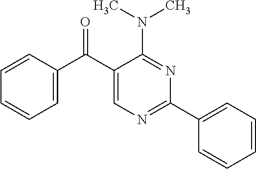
C1(C(C2=CC=CC=C2)=O)=CN=C(C2=CC=CC=C2)N=C1N(C)C
